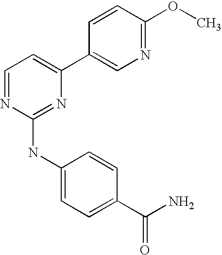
C1=CC(C2=CC=NC(NC3=CC=C(C(N)=O)C=C3)=N2)=CN=C1OC
